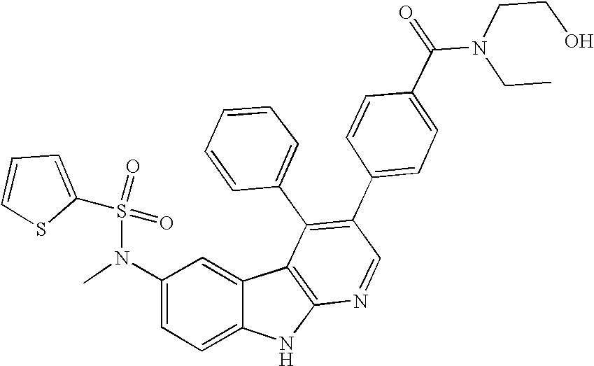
N(C1=CC=C2C(=C1)C1=C(N2)N=CC(C2=CC=C(C(N(CC)CCO)=O)C=C2)=C1C1=CC=CC=C1)(C)S(=O)(=O)C1=CC=CS1
